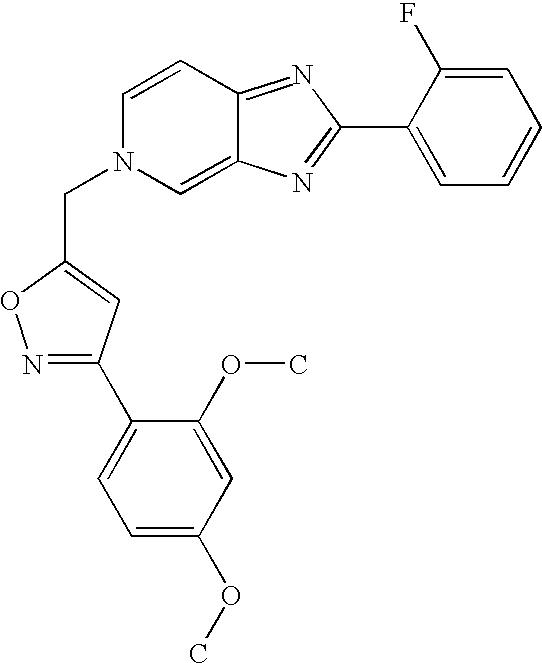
N1=C(C2=CC=C(OC)C=C2OC)C=C(CN2C=C3C(=NC(C4=CC=CC=C4F)=N3)C=C2)O1
